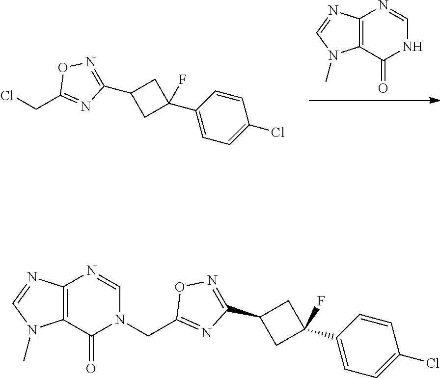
N1C=NC2=C(C1=O)N(C)C=N2.C1(CCl)=NC(C2CC(C3=CC=C(Cl)C=C3)(F)C2)=NO1.C1(CN2C=NC3=C(C2=O)N(C)C=N3)=NC(C2CC(C3=CC=C(Cl)C=C3)(F)C2)=NO1
